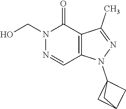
OCN1N=CC2=C(C1=O)C(C)=NN2C12CC(C1)C2
